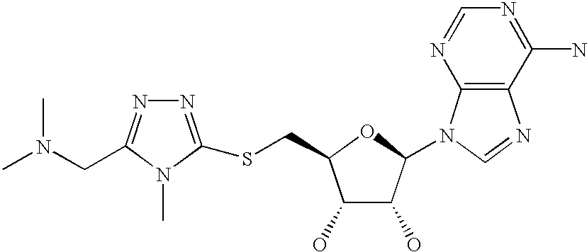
C1(O)C(O)C(N2C3=C(N=C2)C(N)=NC=N3)OC1CSC1=NN=C(CN(C)C)N1C
